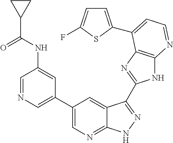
C1=NC=C(C2=CN=C3C(=C2)C(C2=NC4=C(N2)N=CC=C4C2=CC=C(F)S2)=NN3)C=C1NC(C1CC1)=O
